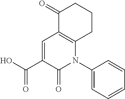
C1=C(C(=O)O)C(=O)N(C2=CC=CC=C2)C2=C1C(=O)CCC2
